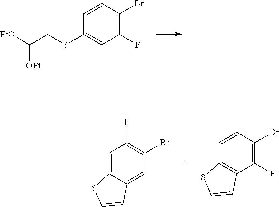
C1(F)=C(Br)C=CC(SCC([EtO])[OEt])=C1.C1=C2C(=CC(Br)=C1F)C=CS2.C12=C(C(F)=C(Br)C=C1)C=CS2
